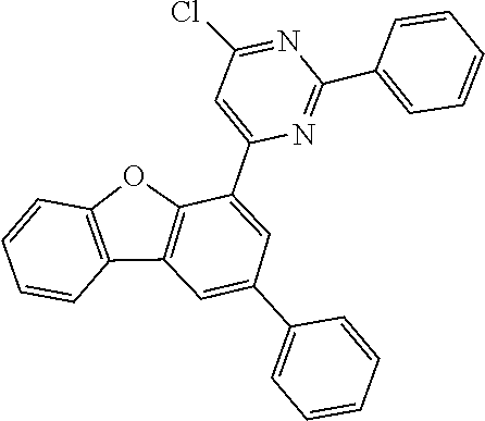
C1=CC2=C(C3=C(O2)C(C2=CC(Cl)=NC(C4=CC=CC=C4)=N2)=CC(C2=CC=CC=C2)=C3)C=C1
